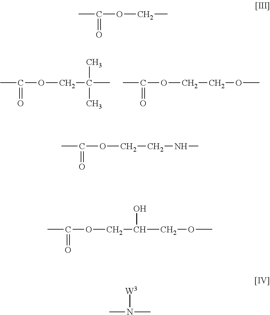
CC(OCC(C)(C)C)=O.CC(OCCOC)=O.CC(OCC)=O.CC(OCCNC)=O.CC(OCC(COC)O)=O.CN(C)[W3]
